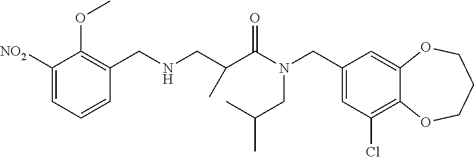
C1(CN(C(=O)C(CNCC2=C(OC)C([NO2])=CC=C2)C)CC(C)C)=CC(Cl)=C2C(=C1)OCCCO2
